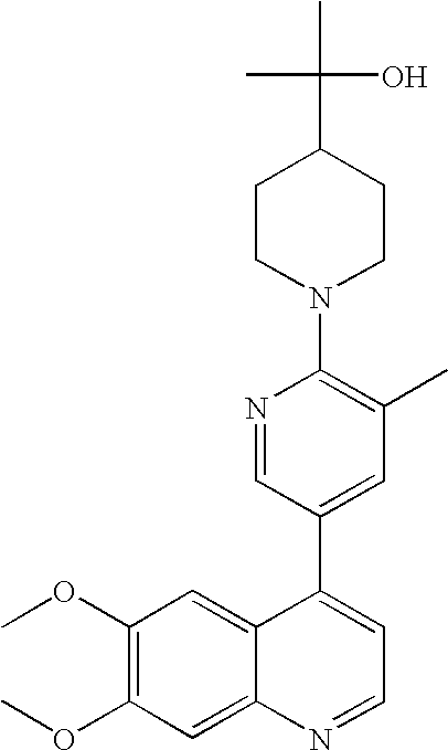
CC(C)(O)C1CCN(C2=C(C)C=C(C3=CC=NC4=CC(OC)=C(OC)C=C34)C=N2)CC1
